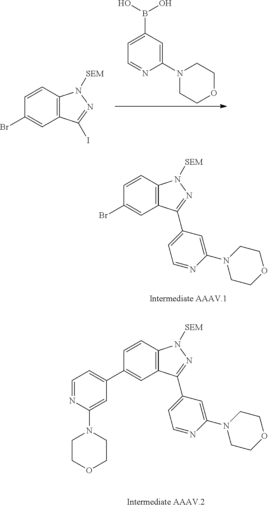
C1=C(B(O)O)C=C(N2CCOCC2)N=C1.C1=CC2=C(C=C1Br)C(I)=NN2[SEM].C1=CC2=C(C=C1Br)C(C1=CC=NC(N3CCOCC3)=C1)=NN2[SEM].C1=CC2=C(C=C1C1=CC=NC(N3CCOCC3)=C1)C(C1=CC=NC(N3CCOCC3)=C1)=NN2[SEM]
